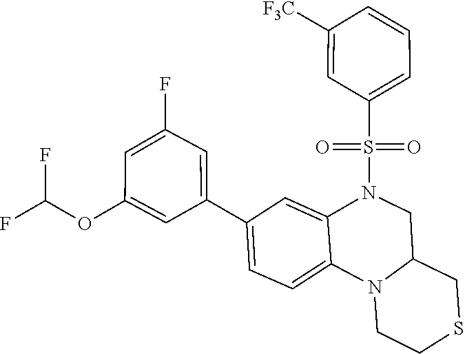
S(=O)(N1CC2CSCCN2C2=CC=C(C3=CC(F)=CC(OC(F)F)=C3)C=C12)(C1=CC=CC([F3C])=CC1)=O
